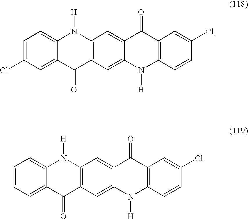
C1=C(Cl)C=C2C(=C1)N([H])C1=C(C2=O)C=C2C(=C1)C(=O)C1=C(N2[H])C=CC(Cl)=C1.C1=CC=C2C(=C1)N([H])C1=C(C2=O)C=C2C(=C1)C(=O)C1=C(N2[H])C=CC(Cl)=C1
